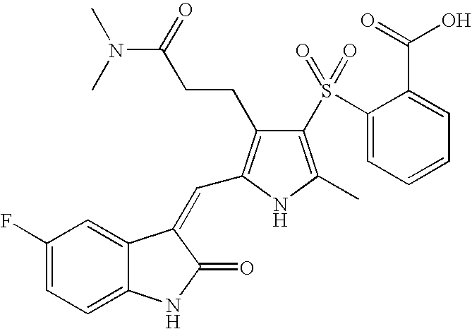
C1(F)=CC=C2C(=C1)C(=CC1=C(CCC(N(C)C)=O)C(S(C3=CC=CC=C3C(=O)O)(=O)=O)=C(C)N1)C(=O)N2
